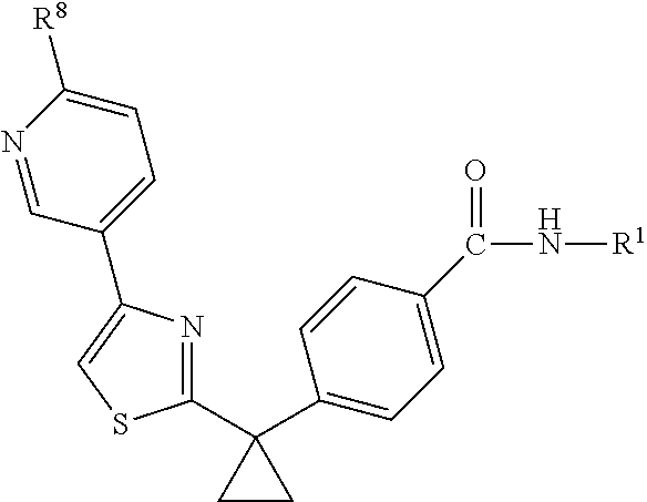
C1(C2(C3=CC=C(C(=O)N[R1])C=C3)CC2)=NC(C2=CC=C([R8])N=C2)=CS1
